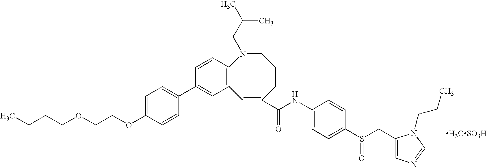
CCCCOCCOC1=CC=C(C2=CC3=C(C=C2)N(CC(C)C)CCCC(C(NC2=CC=C(S(CC4=CN=CN4CCC)=O)C=C2)=O)=C3)C=C1.[H3CSO3H]
